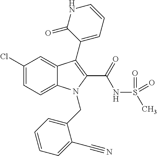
C1(Cl)=CC=C2C(=C1)C(C1=CC=CNC1=O)=C(C(NS(C)(=O)=O)=O)N2CC1=CC=CC=C1C#N
